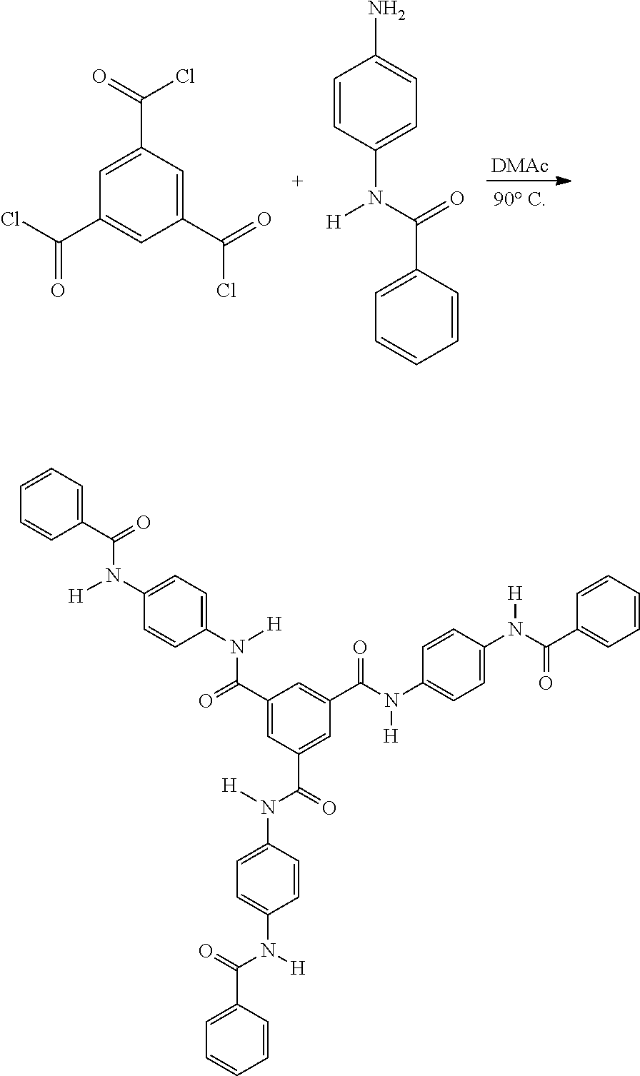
[DMAc].C1(C(=O)Cl)=CC(C(=O)Cl)=CC(C(Cl)=O)=C1.C1=CC(N([H])C(C2=CC=CC=C2)=O)=CC=C1N.C1(C(=O)N(C2=CC=C(N([H])C(C3=CC=CC=C3)=O)C=C2)[H])=CC(C(=O)N([H])C2=CC=C(N([H])C(=O)C3=CC=CC=C3)C=C2)=CC(C(N(C2=CC=C(N(C(C3=CC=CC=C3)=O)[H])C=C2)[H])=O)=C1
